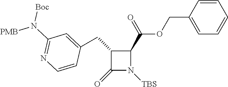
O(C(C1C(CC2=CC(N([Boc])[PMB])=NC=C2)C(=O)N1[TBS])=O)CC1=CC=CC=C1
